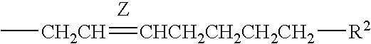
[CH2CH](=[CHCH2CH2CH2CH2][R2])C
